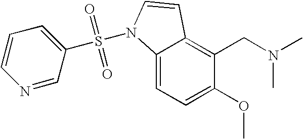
C1(OC)=CC=C2C(=C1CN(C)C)C=CN2S(=O)(=O)C1=CC=CN=C1
